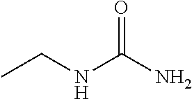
CCNC(N)=O
